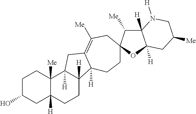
C1C(O)CC2([H])C([Me])(C1)C1([H])C([H])(CC2)C2([H])C(=C([Me])CC3(CC2)C([Me])C2([H])C([H])(O3)CC([Me])CN2[H])C1
